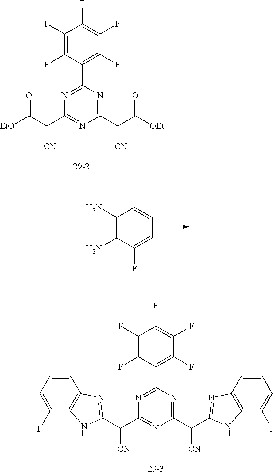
C1(F)=C(F)C(C2=NC(C(C([EtO])=O)[CN])=NC(C(C([OEt])=O)[CN])=N2)=C(F)C(F)=C1F.C1(N)=C(N)C(F)=CC=C1.C1(F)=C(F)C(C2=NC(C([CN])C3=NC4=C(C(F)=CC=C4)N3)=NC(C([CN])C3=NC4=C(C(F)=CC=C4)N3)=N2)=C(F)C(F)=C1F
